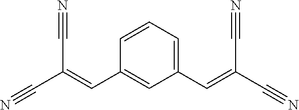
C1=CC(C=C(C#N)C#N)=CC(C=C(C#N)C#N)=C1
